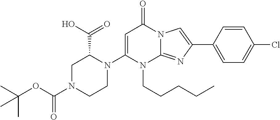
N1(C2=CC(=O)N3C(=NC(C4=CC=C(Cl)C=C4)=C3)N2CCCCC)C(C(=O)O)CN(C(OC(C)(C)C)=O)CC1
